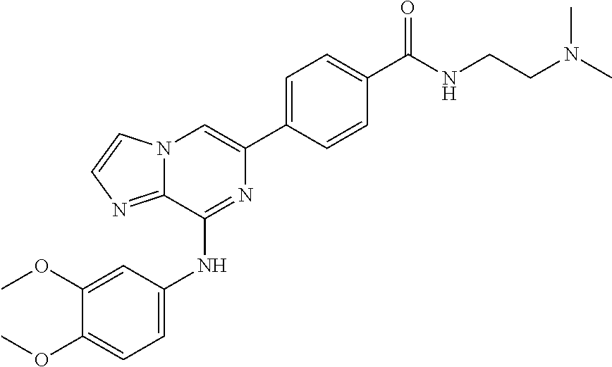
C1=C(OC)C(OC)=CC=C1NC1=NC(C2=CC=C(C(NCCN(C)C)=O)C=C2)=CN2C1=NC=C2
